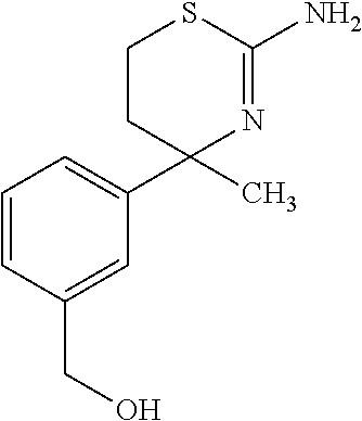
C1(C2(C)N=C(N)SCC2)=CC=CC(CO)=C1
